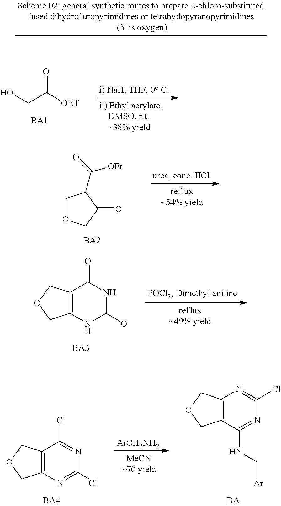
C1OCC(=O)C1C([OEt])=O.C12=C(NC(O)NC1=O)COC2.[ArCH2NH2].C12=C(N=C(Cl)N=C1Cl)COC2.C12=C(C(NC[Ar])=NC(Cl)=N1)COC2.OCC([OET])=O
